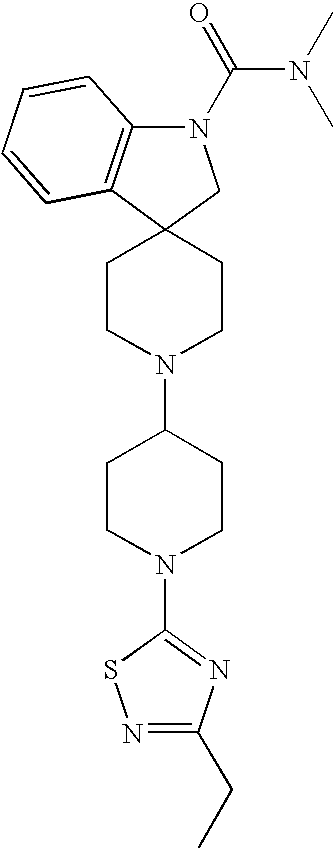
C12=C(N(C(N(C)C)=O)CC13CCN(C1CCN(C4=NC(CC)=NS4)CC1)CC3)C=CC=C2
